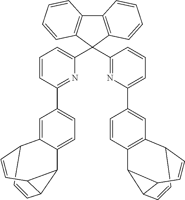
C1=CC2C3C2C=CC1C1=CC(C2=NC(C4(C5=NC(C6=CC7=C(C8C9C=CC7C=CC89)C=C6)=CC=C5)C5=C(C6=C4C=CC=C6)C=CC=C5)=CC=C2)=CC=C31
